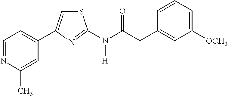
C1=NC(C)=CC(C2=CSC(N(C(CC3=CC([OCH3])=CC=C3)=O)[H])=N2)=C1
